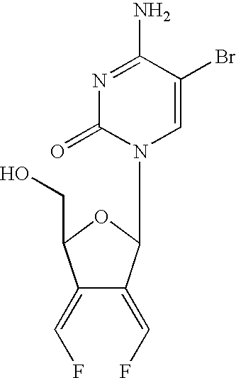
OCC1C(=CF)C(=CF)C(N2C=C(Br)C(N)=NC2=O)O1
